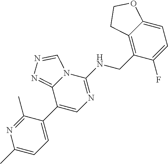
C1(C2=CC=C(C)N=C2C)=CN=C(NCC2=C3C(=CC=C2F)OCC3)N2C1=NN=C2
